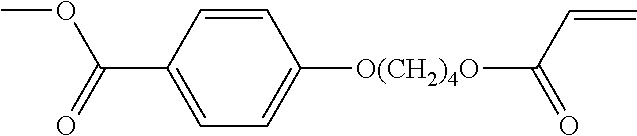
C1=CC(C(=O)OC)=CC=C1[O(CH2)4O]C(=O)C=C
